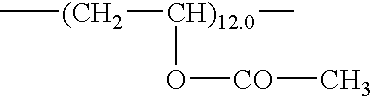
C[(CH2][CH)12.0](C)O[CO]C
